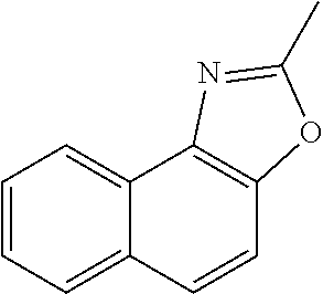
C1=CC=C2C(=C1)C1=C(C=C2)OC(C)=N1
